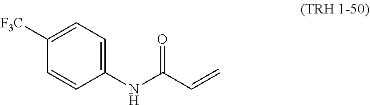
C1([F3C])=CC=C(NC(C=C)=O)C=C1
